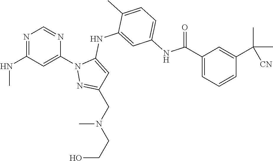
N1=C(NC)C=C(N2N=C(CN(CCO)C)C=C2NC2=CC(NC(C3=CC=CC(C(C)([CN])C)=C3)=O)=CC=C2C)N=C1
